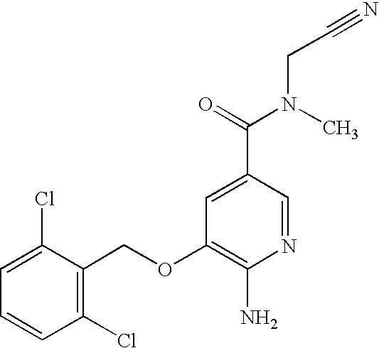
C1=C(Cl)C(COC2=C(N)N=CC(C(=O)N(C)CC#N)=C2)=C(Cl)C=C1
